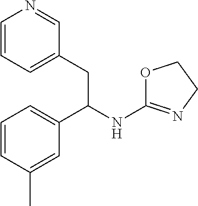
C1=CC=C(CC(NC2=NCCO2)C2=CC=CC(C)=C2)C=N1
